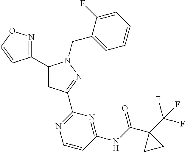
C1(C2=NOC=C2)=CC(C2=NC=CC(NC(C3(C(F)(F)F)CC3)=O)=N2)=NN1CC1=CC=CC=C1F
